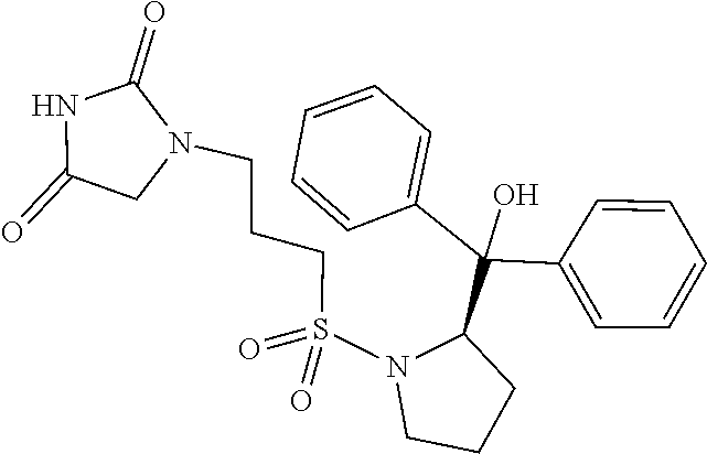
C1(C(O)(C2=CC=CC=C2)C2N(S(=O)(=O)CCCN3CC(=O)NC3=O)CCC2)=CC=CC=C1
